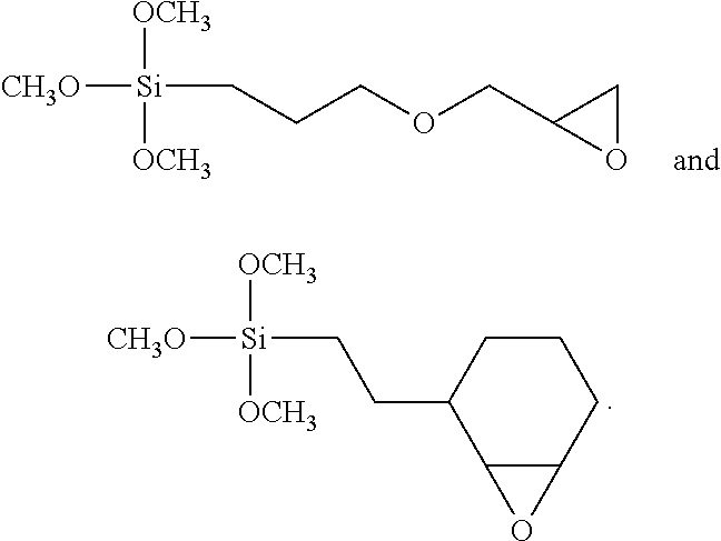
[CH3O][Si]([OCH3])([OCH3])CCCOCC1OC1.C12C(CCCC1CC[Si]([OCH3])([OCH3])[CH3O])O2
